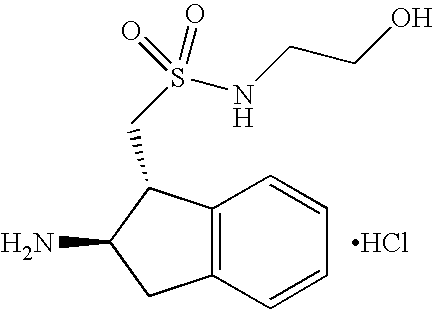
Cl.C12=C(C=CC=C1)CC(N)C2CS(NCCO)(=O)=O
